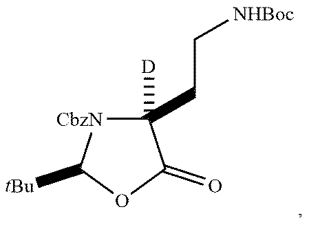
[NCbz]1C(CC[NHBoc])([D])C(=O)OC1[tBu]
